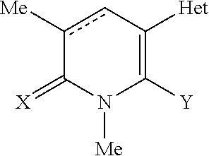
c1([Me])cC([Het])=C([Y])N([Me])C1=[X]
